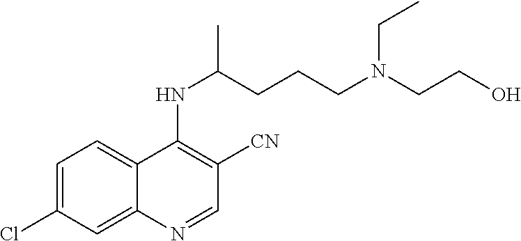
C1=C(Cl)C=C2C(=C1)C(NC(CCCN(CCO)CC)C)=C([CN])C=N2
